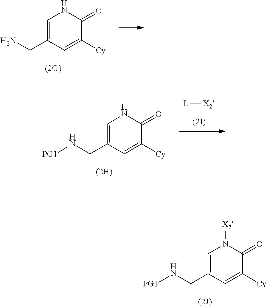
C1=C(CN[PG1])C=C([Cy])C(=O)N1[X2].C1=C(CN)C=C([Cy])C(=O)N1.[L][X2].C1=C(CN[PG1])C=C([Cy])C(=O)N1
